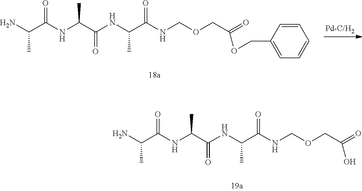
NC(C(NC(C(NC(C(NCOCC(=O)O)=O)C)=O)C)=O)C.NC(C(NC(C(NC(C(NCOCC(=O)OCC1=CC=CC=C1)=O)C)=O)C)=O)C
